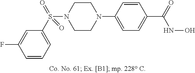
N1(C2=CC=C(C(=O)NO)C=C2)CCN(S(C2=CC=CC(F)=C2)(=O)=O)CC1
